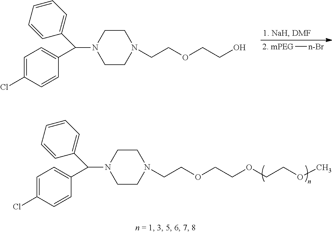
C1CN(C(C2=CC=CC=C2)C2=CC=C(Cl)C=C2)CCN1CCOCCO.[2. mPEG][n-Br].C1CN(C(C2=CC=CC=C2)C2=CC=C(Cl)C=C2)CCN1CCOCCOCCOC
